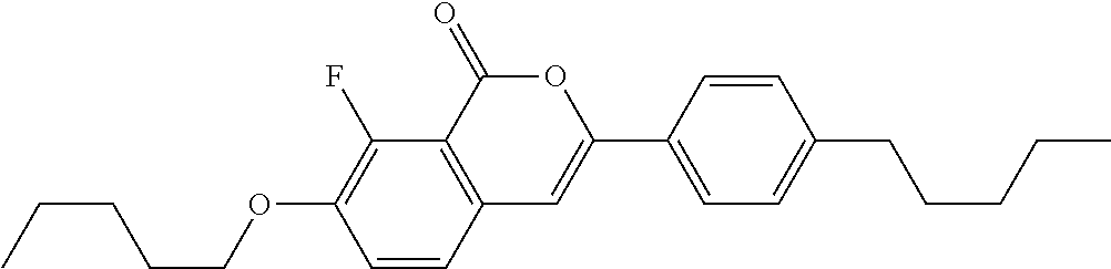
C1=CC2=C(C(F)=C1OCCCCC)C(=O)OC(C1=CC=C(CCCCC)C=C1)=C2
